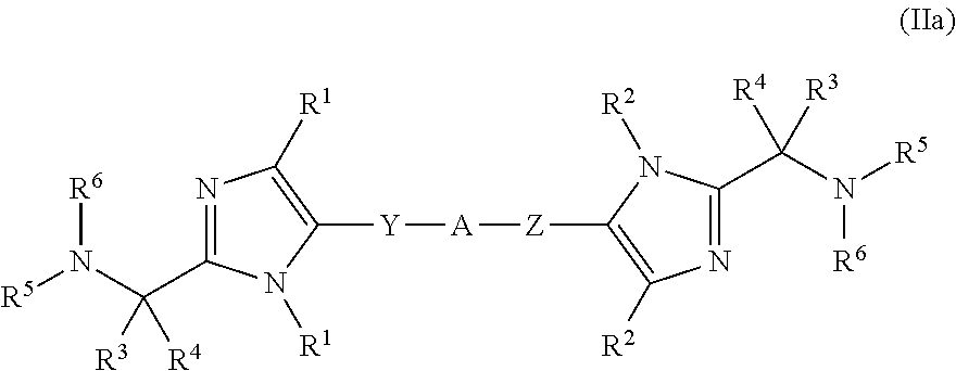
N1=C(C(N([R5])[R6])([R3])[R4])N([R1])C([Y][A][Z]C2=C([R2])N=C(C(N([R5])[R6])([R4])[R3])N2[R2])=C1[R1]
